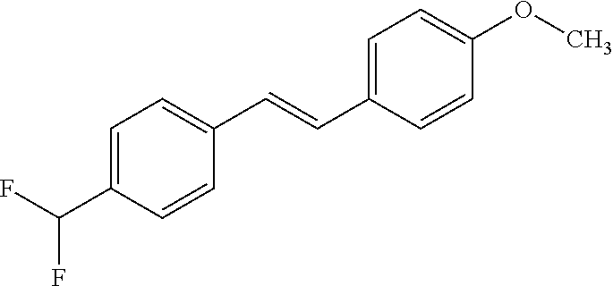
C1=C(C(F)F)C=CC(C=CC2=CC=C(OC)C=C2)=C1
